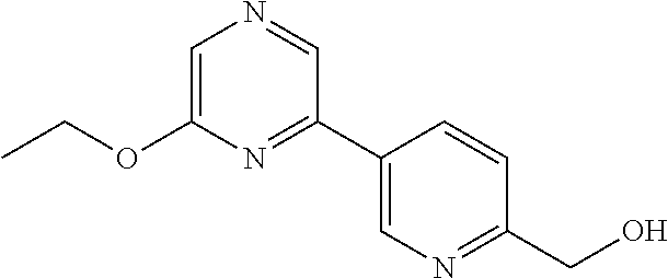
CCOC1=CN=CC(C2=CN=C(CO)C=C2)=N1
